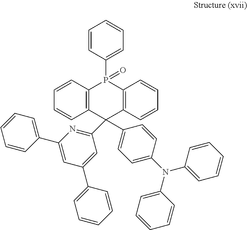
C1=CC=CC(C2=CC(C3=CC=CC=C3)=CC(C3(C4=CC=C(N(C5=CC=CC=C5)C5=CC=CC=C5)C=C4)C4=C(P(=O)(C5=CC=CC=C5)C5=C3C=CC=C5)C=CC=C4)=N2)=C1
